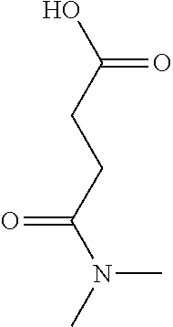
O=C(CCC(O)=O)N(C)C
